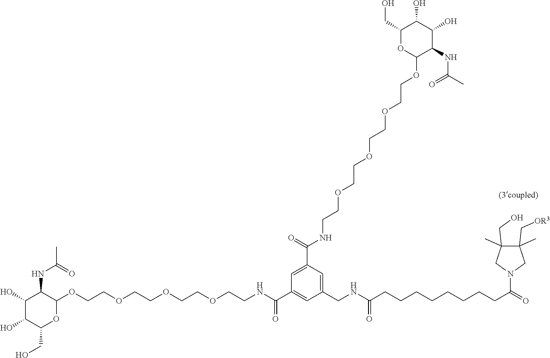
C1(O)C(O)C(CO)OC(OCCOCCOCCOCCNC(C2=CC(CNC(CCCCCCCCC(=O)N3CC(C)(C[OR3])C(CO)(C)C3)=O)=CC(C(NCCOCCOCCOCCOC3C(NC(=O)C)C(O)C(O)C(CO)O3)=O)=C2)=O)C1NC(=O)C
